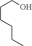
C(CO)CCCC
